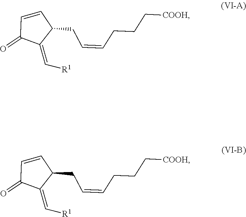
C1=CC(CC=CCCC[COOH])C(=C[R1])C1=O.C1=CC(CC=CCCC[COOH])C(=C[R1])C1=O
